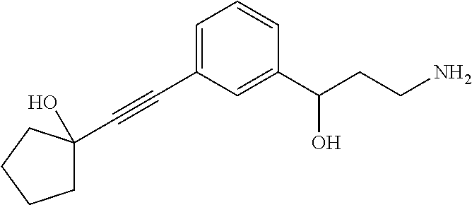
C1=C(C#CC2(O)CCCC2)C=C(C(CCN)O)C=C1
